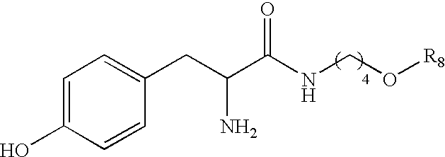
C1=C(O)C=CC(CC(C(NCO[R8])=O)N)=C1
